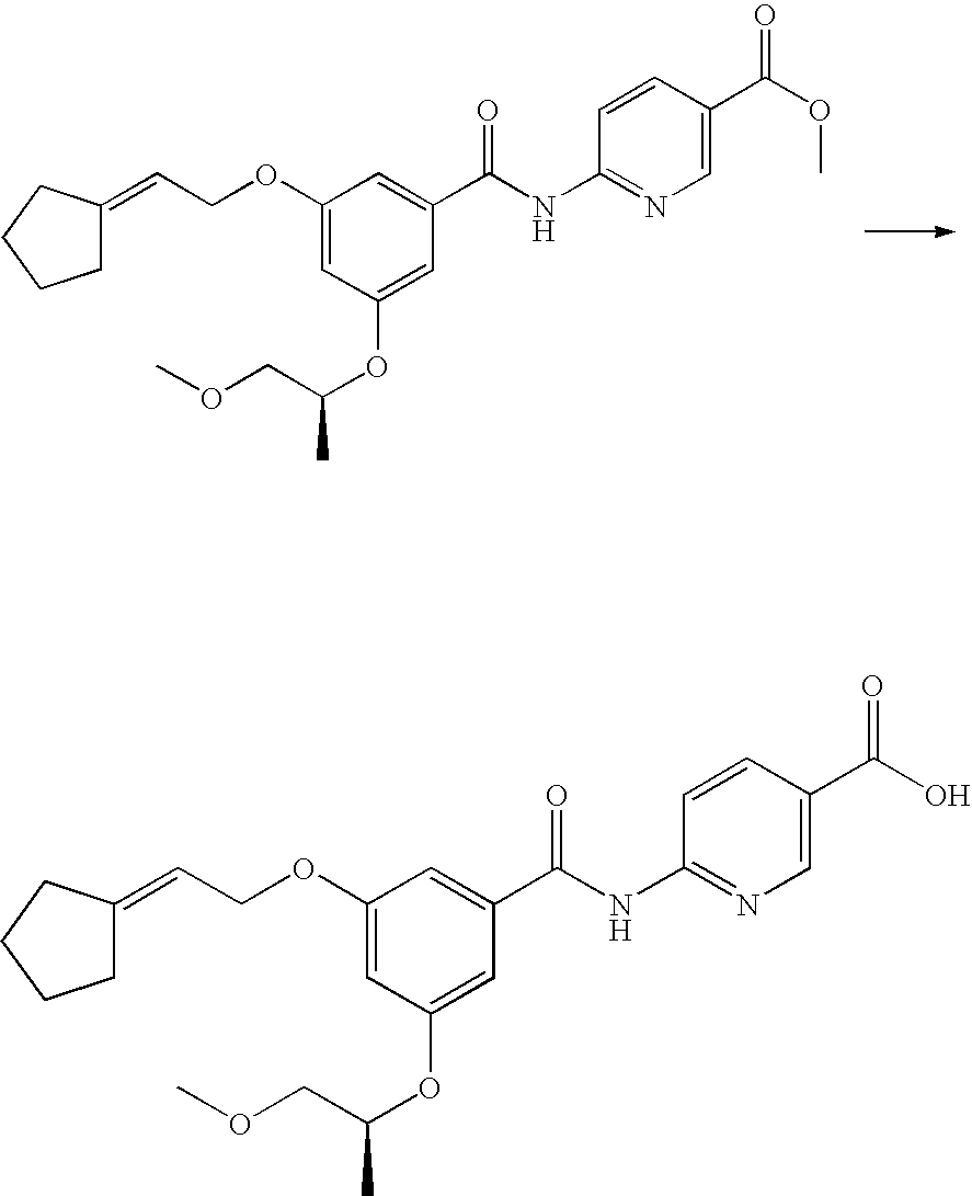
C1(OCC=C2CCCC2)=CC(OC(COC)C)=CC(C(NC2=NC=C(C(OC)=O)C=C2)=O)=C1.C1(OCC=C2CCCC2)=CC(OC(COC)C)=CC(C(NC2=NC=C(C(O)=O)C=C2)=O)=C1
